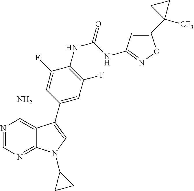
N1=CN=C2C(=C1N)C(C1=CC(F)=C(NC(NC3=NOC(C4([CF3])CC4)=C3)=O)C(F)=C1)=CN2C1CC1
